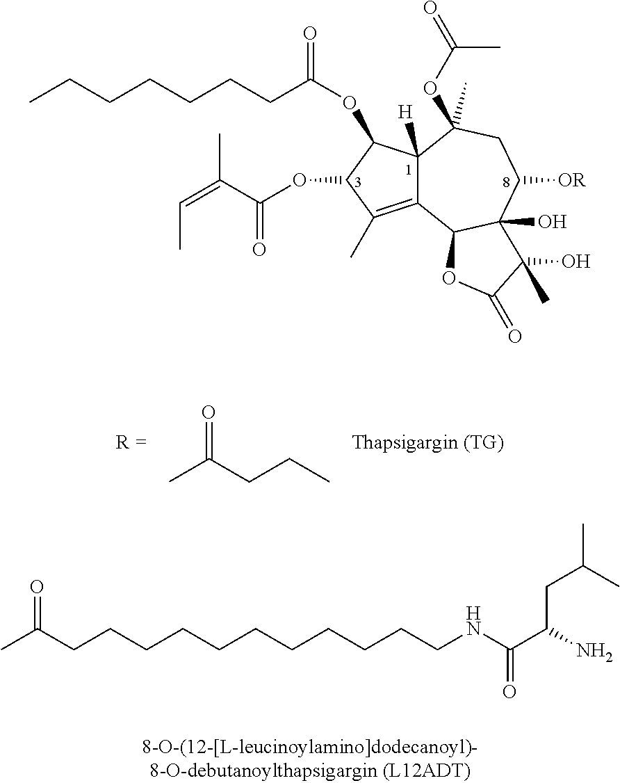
CCCCCCCC(OC1C2([H])C(=C(C)C1OC(C(=CC)C)=O)C1C(O)(C([OR])CC2(OC(=O)C)C)C(O)(C)C(=O)O1)=O.CC(CCC)=O.CC(CCCCCCCCCCCNC(=O)C(N)CC(C)C)=O
